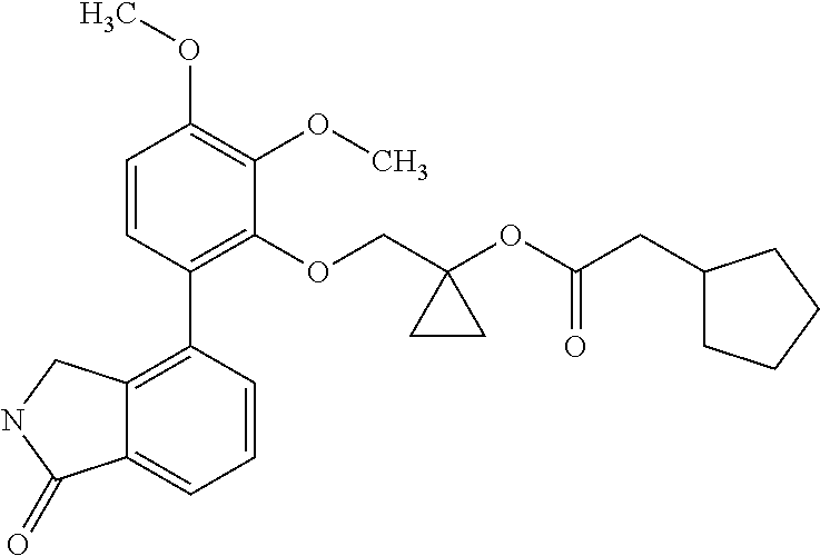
C1=CC(C2=C3C(=CC=C2)C(=O)NC3)=C(OCC2(OC(CC3CCCC3)=O)CC2)C(OC)=C1OC
